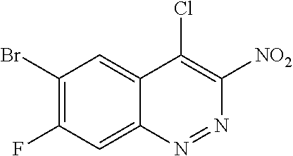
N1=NC([NO2])=C(Cl)C2=CC(Br)=C(F)C=C12
